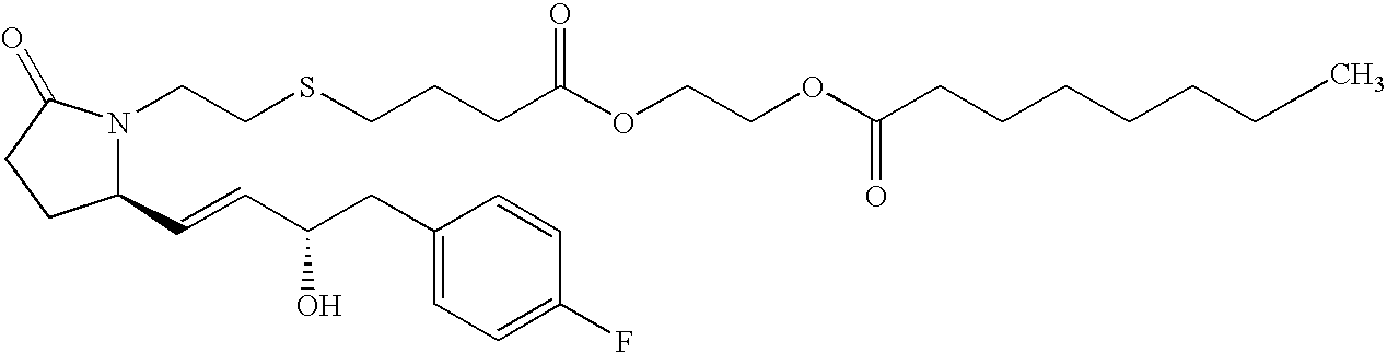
C1(C=CC(CC2=CC=C(F)C=C2)O)N(CCSCCCC(OCCOC(CCCCCCC)=O)=O)C(=O)CC1
